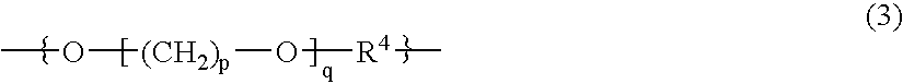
CO[(CH2)p]O[R4]C
